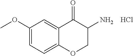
C1(OC)=CC=C2C(=C1)C(=O)C(N)CO2.Cl
